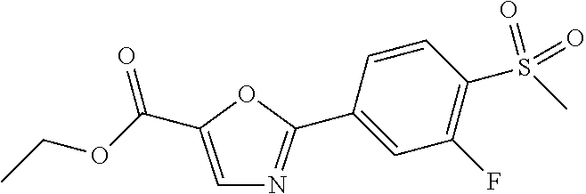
C1=C(C(OCC)=O)OC(C2=CC(F)=C(S(=O)(C)=O)C=C2)=N1
